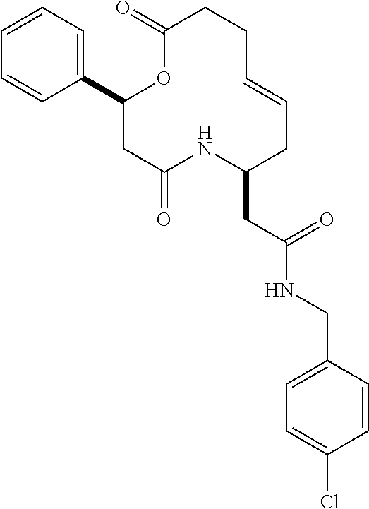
C1=CC=C(C2CC(=O)NC(CC(NCC3=CC=C(Cl)C=C3)=O)CC=CCCC(=O)O2)C=C1
